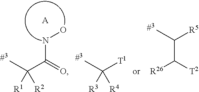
[R26]C([T2])C([R5])C.CC([T1])([R3])[R4].CC(C(=O)NO)([R1])[R2].[A]
